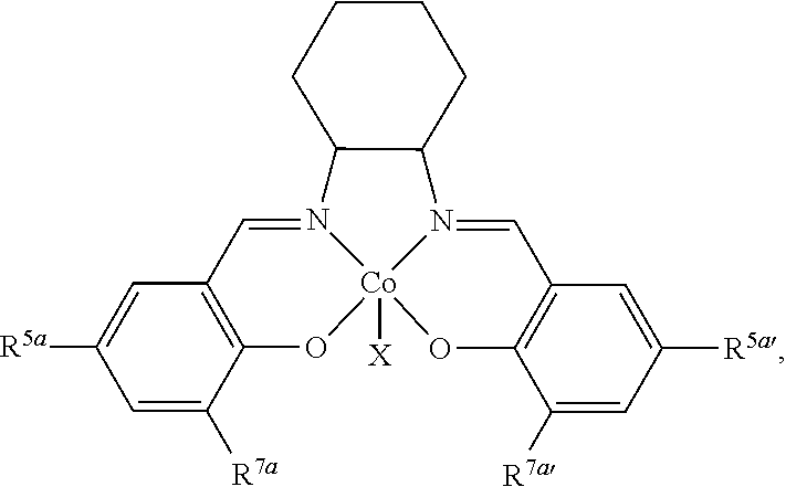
C12=C(C=N3[Co]4([X])(O1)OC1=C(C=N4C4C3CCCC4)C=C([R5a])C=C1[R7a])C=C([R5a])C=C2[R7a]
